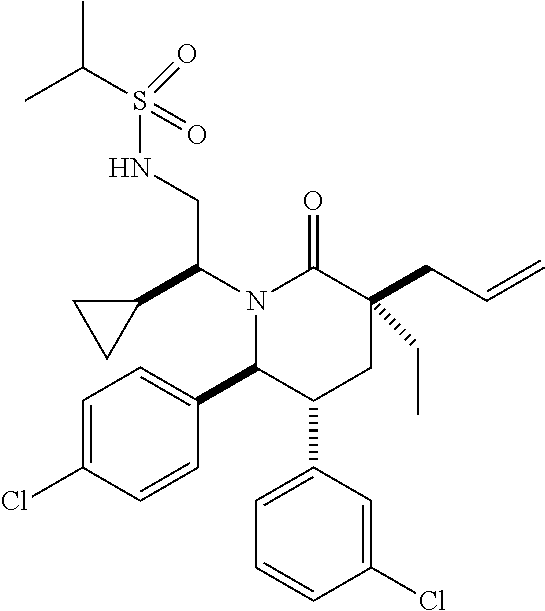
C1=C(Cl)C=CC(C2C(C3=CC=CC(Cl)=C3)CC(CC=C)(CC)C(=O)N2C(C2CC2)CNS(C(C)C)(=O)=O)=C1
